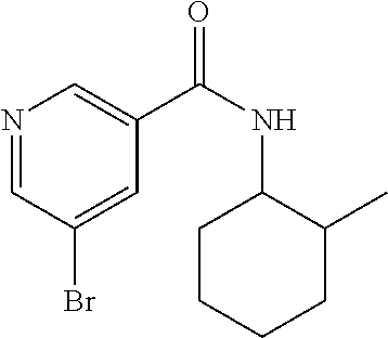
C1=NC=C(C(NC2CCCCC2C)=O)C=C1Br
